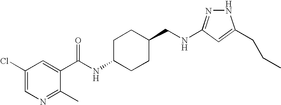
N(CC1CCC(NC(=O)C2=CC(Cl)=CN=C2C)CC1)C1=NNC(CCC)=C1
